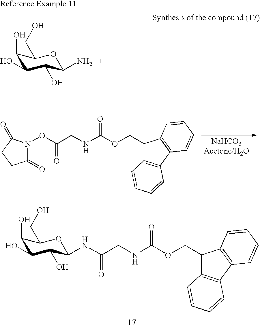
NC1C(O)C(O)C(O)C(CO)O1.C1(COC(=O)NCC(=O)ON2C(=O)CCC2=O)C2=C(C3=C1C=CC=C3)C=CC=C2.C1(COC(=O)NCC(=O)NC2C(O)C(O)C(O)C(CO)O2)C2=C(C3=C1C=CC=C3)C=CC=C2
